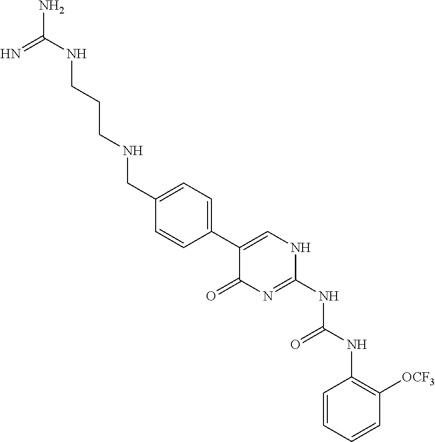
C1=CC=CC([OCF3])=C1NC(NC1=NC(=O)C(C2=CC=C(CNCCCNC(N)=N)C=C2)=CN1)=O
